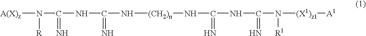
N([A(X)z])(C(=N)NC(N[(CH2)n]NC(=N)NC(=N)N([R1])[(X1)z1][A1])=N)[R]
